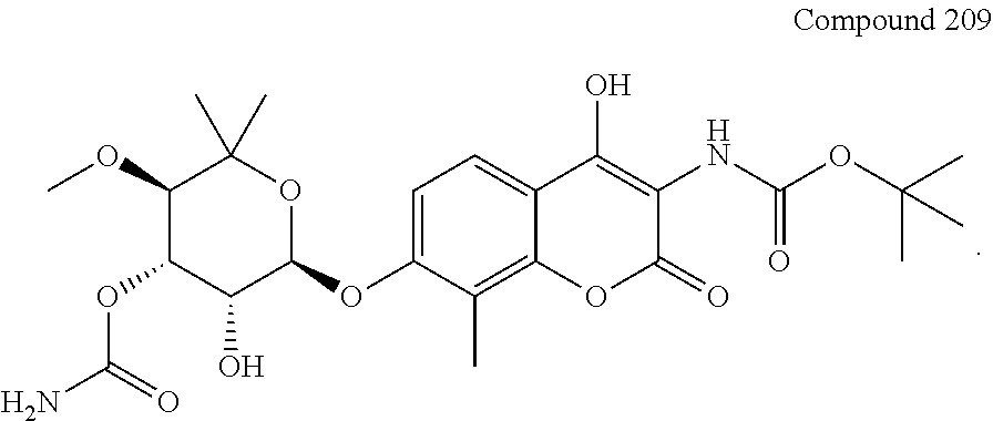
C1=C(OC2OC(C)(C)C(OC)C(OC(N)=O)C2O)C(C)=C2C(=C1)C(O)=C(NC(OC(C)(C)C)=O)C(=O)O2
